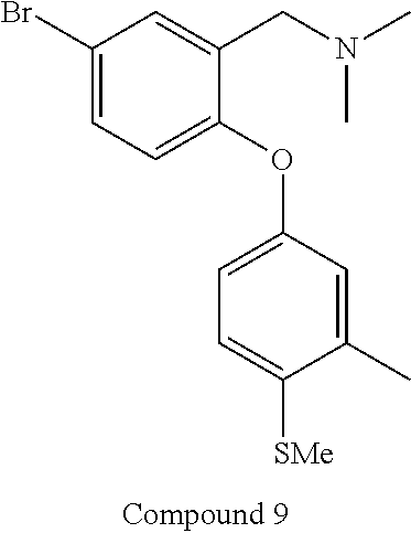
C1(Br)=CC=C(OC2=CC=C([SMe])C(C)=C2)C(CN(C)C)=C1
